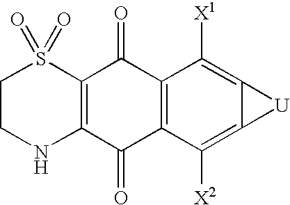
C12=C(C(=O)C3=C(C1=O)C([X1])=C1C(=C3[X2])[U]1)NCCS2(=O)=O
